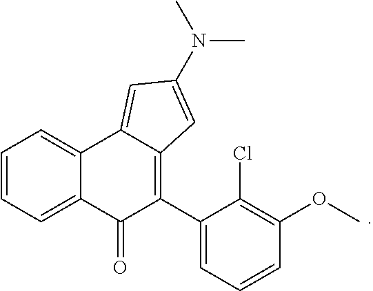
C1(N(C)C)=CC2=C(C3=CC=CC(OC)=C3Cl)C(=O)C3=CC=CC=C3C2=C1
